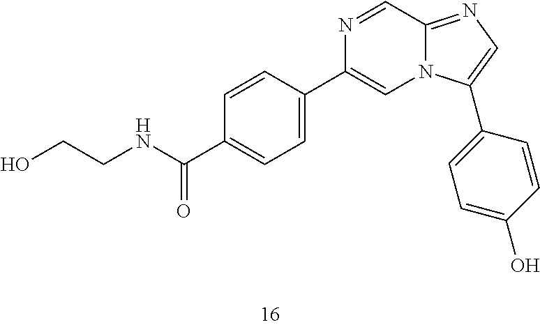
OCCNC(C1=CC=C(C2=CN3C(=NC=C3C3=CC=C(O)C=C3)C=N2)C=C1)=O
